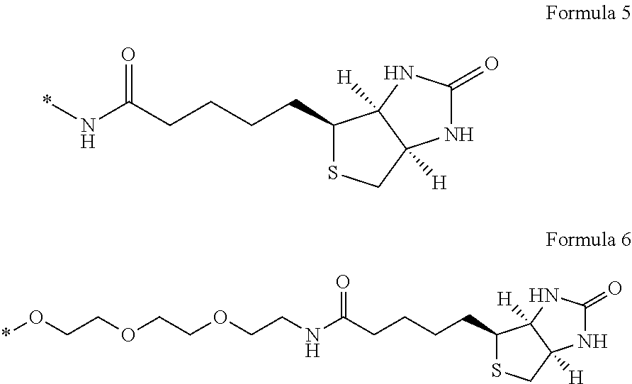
C1(CCCCC(N*)=O)SCC2([H])C1([H])NC(=O)N2.C1(CCCCC(NCCOCCOCCO*)=O)SCC2([H])C1([H])NC(=O)N2
